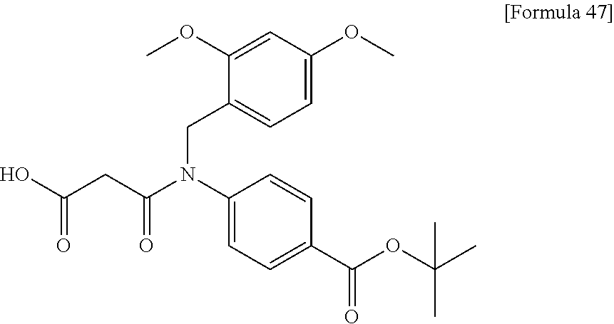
C1=CC(C(OC(C)(C)C)=O)=CC=C1N(CC1=CC=C(OC)C=C1OC)C(CC(O)=O)=O
